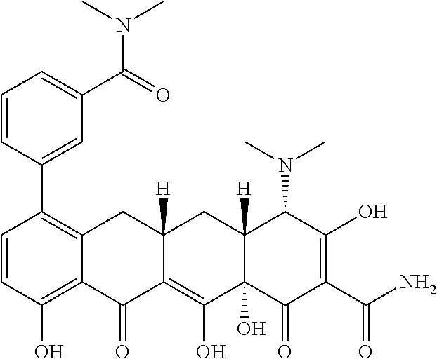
C1=CC(O)=C2C(=C1C1=CC(C(N(C)C)=O)=CC=C1)CC1([H])C(=C(O)C3(O)C([H])(C1)C(N(C)C)C(O)=C(C(N)=O)C3=O)C2=O
